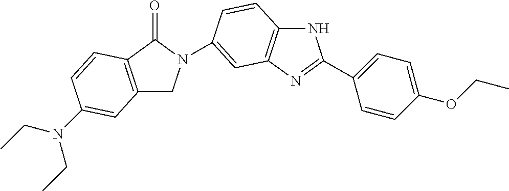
C1C2=C(C(=O)N1C1=CC3=C(NC(C4=CC=C(OCC)C=C4)=N3)C=C1)C=CC(N(CC)CC)=C2
